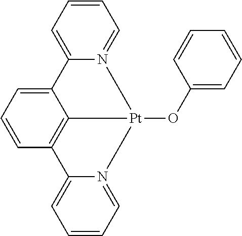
C1=CC=N2C(=C1)C1=C3C(=CC=C1)C1=CC=CC=N1[Pt]23OC1=CC=CC=C1
